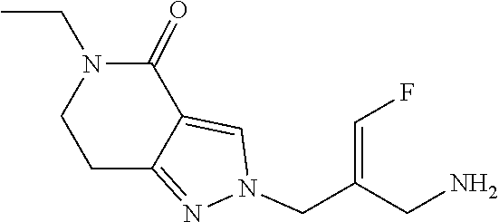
C12=CN(CC(=CF)CN)N=C1CCN(CC)C2=O
